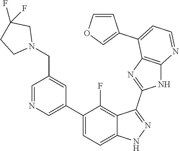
C1=NC=C(C2=CC=C3C(=C2F)C(C2=NC4=C(N2)N=CC=C4C2=COC=C2)=NN3)C=C1CN1CC(F)(F)CC1
